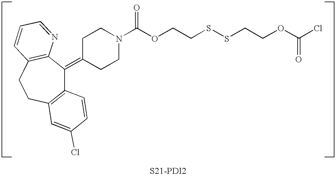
C12=C(CCC3=C(C1=C1CCN(C(OCCSSCCOC(Cl)=O)=O)CC1)N=CC=C3)C=C(Cl)C=C2.[S21-PDI2]
